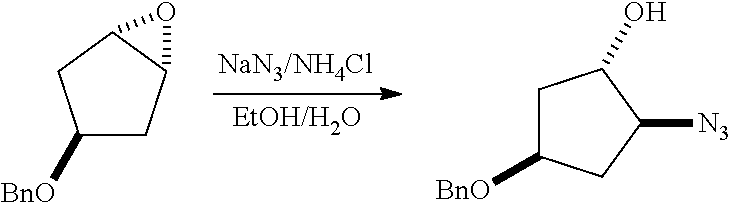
C1C([BnO])CC([N3])C1O.C1([BnO])CC2C(C1)O2
